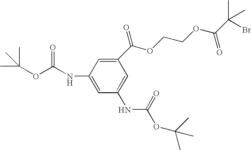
CC(OC(NC1=CC(NC(OC(C)(C)C)=O)=CC(C(OCCOC(C(Br)(C)C)=O)=O)=C1)=O)(C)C
